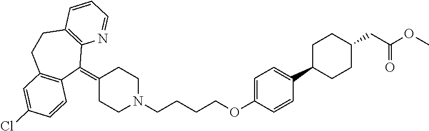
C1(=C2C3=C(CCC4=C2C=CC(Cl)=C4)C=CC=N3)CCN(CCCCOC2=CC=C(C3CCC(CC(OC)=O)CC3)C=C2)CC1
